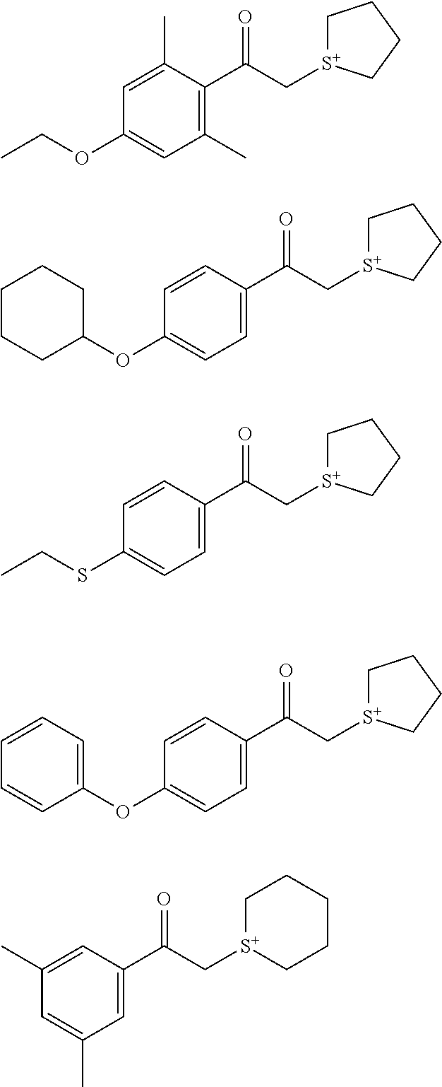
C1=C(C)C(C(C[S+]2CCCC2)=O)=C(C)C=C1OCC.C1=CC(C(C[S+]2CCCC2)=O)=CC=C1OC1CCCCC1.C1=CC(C(C[S+]2CCCC2)=O)=CC=C1SCC.C1=CC(C(C[S+]2CCCC2)=O)=CC=C1OC1=CC=CC=C1.C1(C)=CC(C(C[S+]2CCCCC2)=O)=CC(C)=C1
